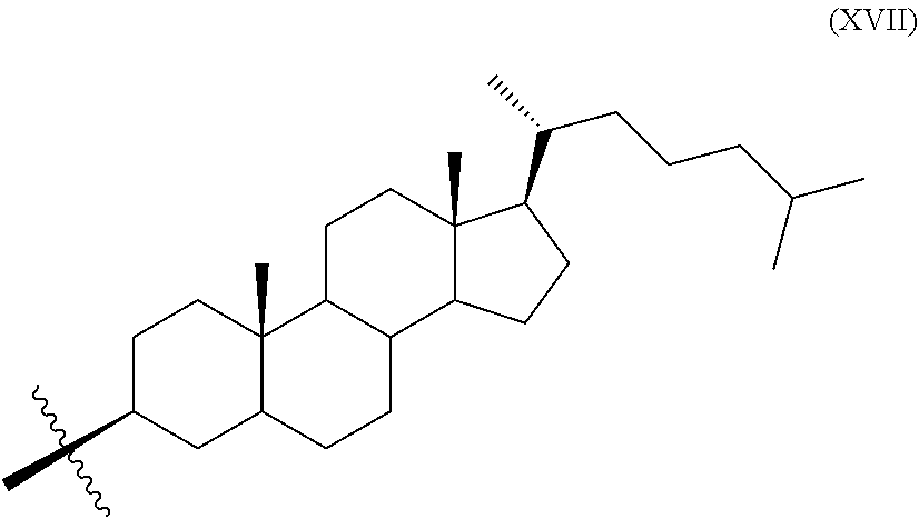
C1CC2(C)C(CC1C)CCC1C2CCC2(C)C1CCC2C(C)CCCC(C)C
